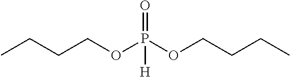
CCCCOP(OCCCC)(=O)[H]
